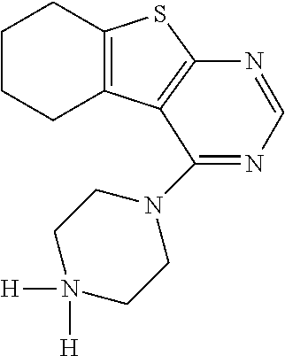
C12=C(C3=C(S1)N=CN=C3N1CCN([H])([H])CC1)CCCC2
